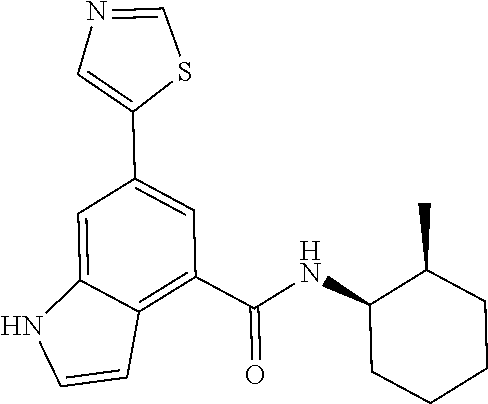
C1=C2C(=C(C(=O)NC3CCCCC3C)C=C1C1=CN=CS1)C=CN2
